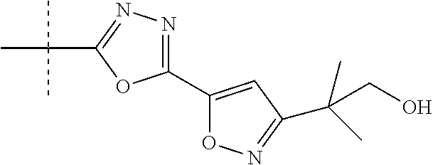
C1(C2=CC(C(C)(C)CO)=NO2)=NN=C(C(C)(C)C)O1
